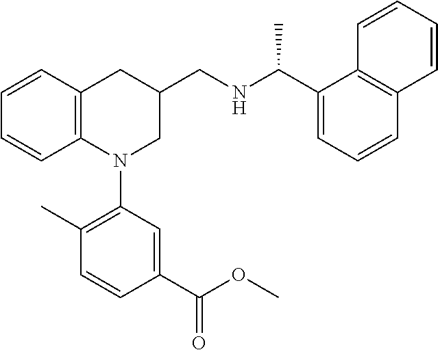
C1=CC2=C(C=C1)N(C1=C(C)C=CC(C(OC)=O)=C1)CC(CNC(C1=CC=CC3=C1C=CC=C3)C)C2
